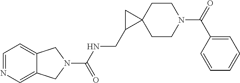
C1=NC=C2C(=C1)CN(C(NCC1C3(CCN(C(=O)C4=CC=CC=C4)CC3)C1)=O)C2
